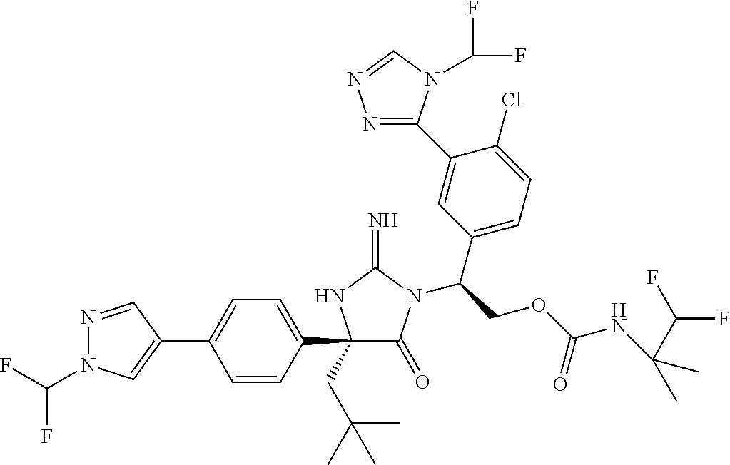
C1(C2=CC=C(C3(CC(C)(C)C)C(=O)N(C(COC(NC(C(F)F)(C)C)=O)C4=CC=C(Cl)C(C5=NN=CN5C(F)F)=C4)C(=N)N3)C=C2)=CN(C(F)F)N=C1
